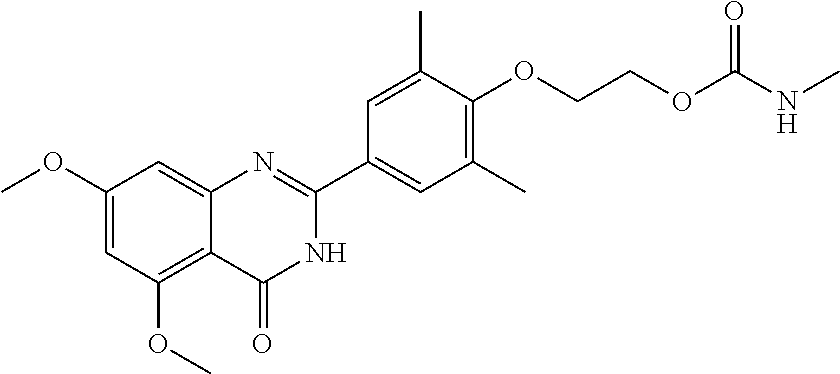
C1(OC)=CC(OC)=C2C(=C1)N=C(C1=CC(C)=C(OCCOC(NC)=O)C(C)=C1)NC2=O
